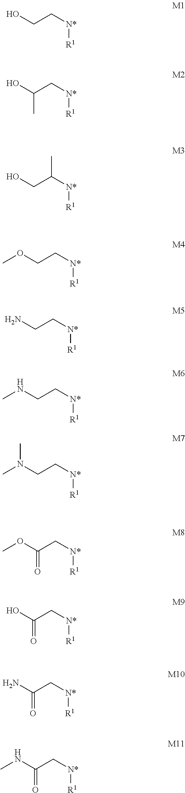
OCC[N*][R1].OC(C[N*][R1])C.OCC([N*][R1])C.O(CC[N*][R1])C.NCC[N*][R1].N(CC[N*][R1])C.N(CC[N*][R1])(C)C.O(C(C[N*][R1])=O)C.OC(C[N*][R1])=O.NC(C[N*][R1])=O.N(C(C[N*][R1])=O)C
